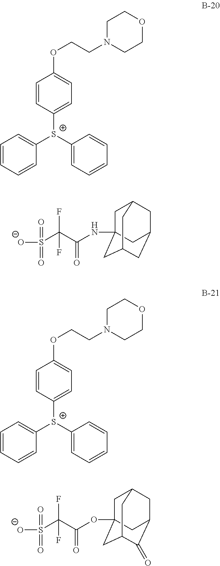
C1(OCCN2CCOCC2)=CC=C([S+](C2=CC=CC=C2)C2=CC=CC=C2)C=C1.[O-]S(=O)(=O)C(C(NC12CC3CC(CC(C1)C3)C2)=O)(F)F.C1(OCCN2CCOCC2)=CC=C([S+](C2=CC=CC=C2)C2=CC=CC=C2)C=C1.[O-]S(=O)(=O)C(C(OC12CC3CC(C(=O)C(C1)C3)C2)=O)(F)F
